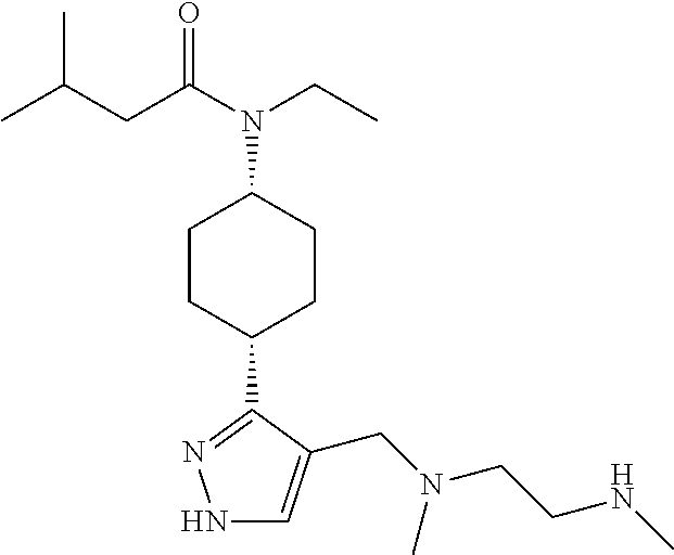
N1C=C(CN(CCNC)C)C(C2CCC(N(C(CC(C)C)=O)CC)CC2)=N1
